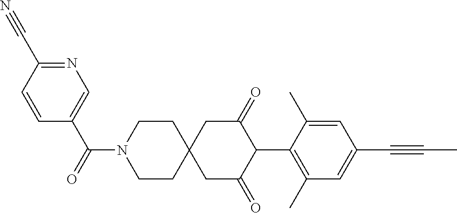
C1CN(C(=O)C2=CN=C(C#N)C=C2)CCC12CC(=O)C(C1=C(C)C=C(C#CC)C=C1C)C(=O)C2
